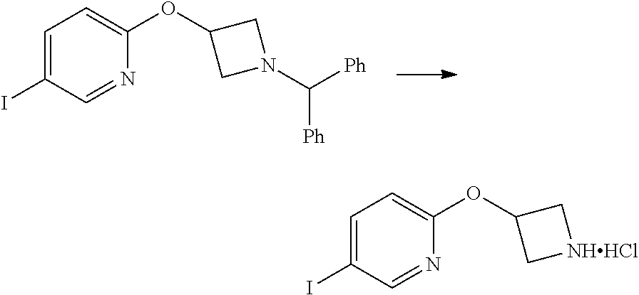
IC1=CC=C(OC2CN(C([Ph])[Ph])C2)N=C1.IC1=CC=C(OC2C[NHHCl]C2)N=C1
